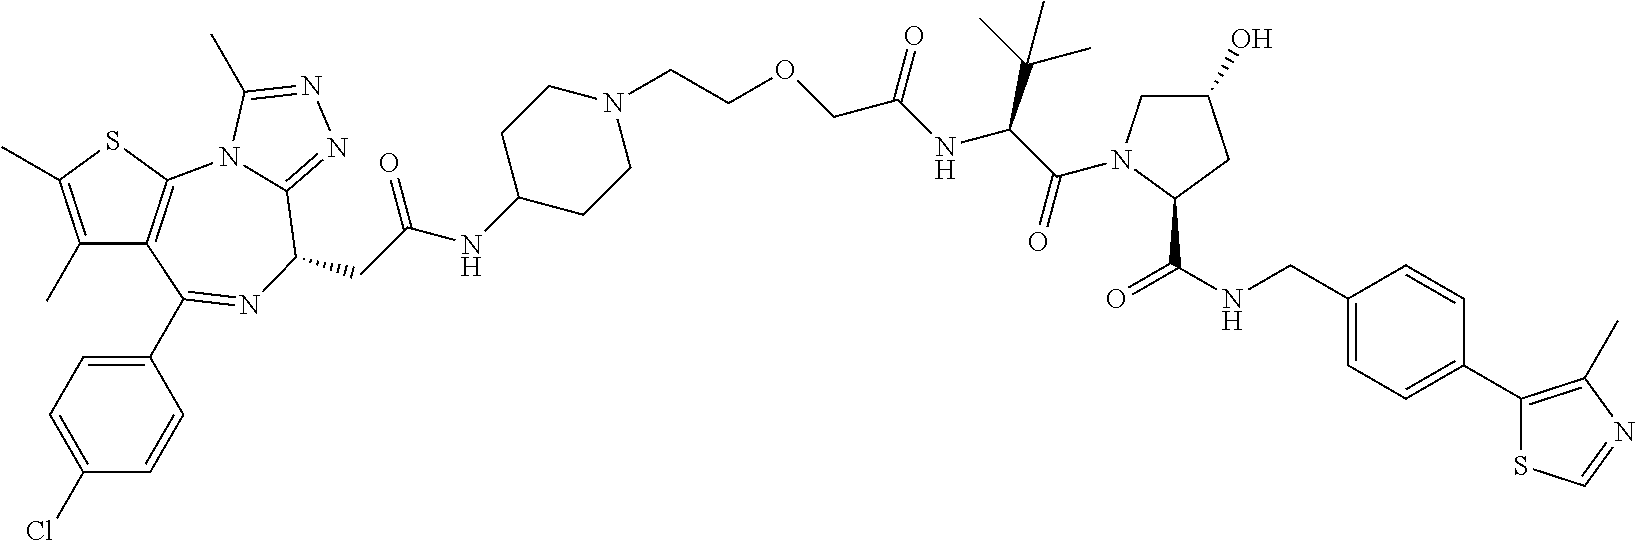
C1(C)=C(C)SC2=C1C(C1=CC=C(Cl)C=C1)=NC(CC(NC1CCN(CCOCC(NC(C(=O)N3CC(O)CC3C(NCC3=CC=C(C4=C(C)N=CS4)C=C3)=O)C(C)(C)C)=O)CC1)=O)C1=NN=C(C)N21
